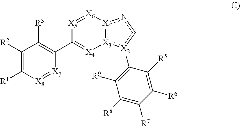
C1([R2])=C([R1])[X8]=[X7]C(C2=[X4][X3]3:[X1](nc[X2]:3C3=C([R9])C([R8])=C([R7])C([R6])=C3[R5])[X6]=[X5]2)=C1[R3]
